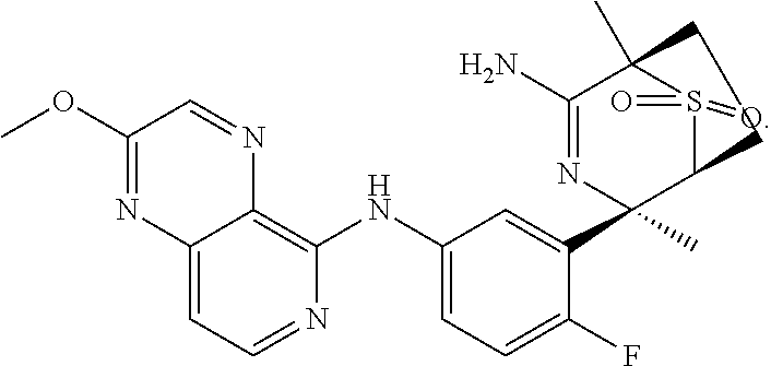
C1(OC)=NC2=CC=NC(NC3=CC=C(F)C(C4(C)N=C(N)C5(C)S(=O)(=O)C4CC5)=C3)=C2N=C1
